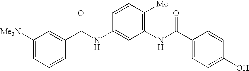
C1([Me2N])=CC=CC(C(NC2=CC(NC(C3=CC=C(O)C=C3)=O)=C([Me])C=C2)=O)=C1
